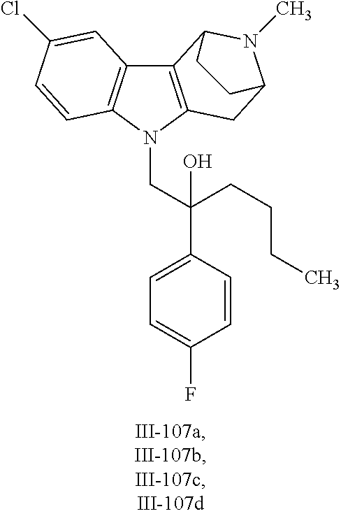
C12=C(N(CC(C3=CC=C(F)C=C3)(O)CCCC)C3=C1C=C(Cl)C=C3)CC1N(C)C2CC1
